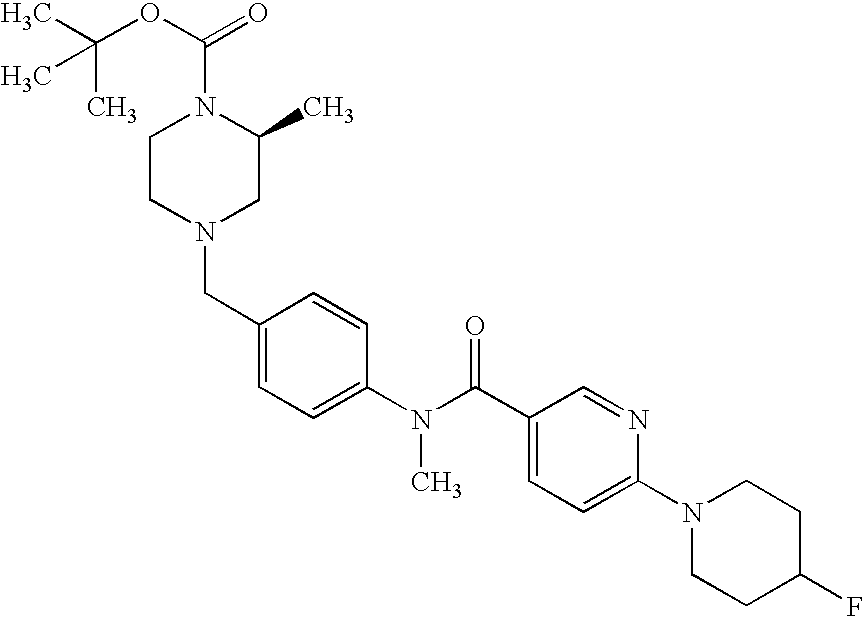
C1(CN2CC(C)N(C(OC(C)(C)C)=O)CC2)=CC=C(N(C(C2=CC=C(N3CCC(F)CC3)N=C2)=O)C)C=C1
